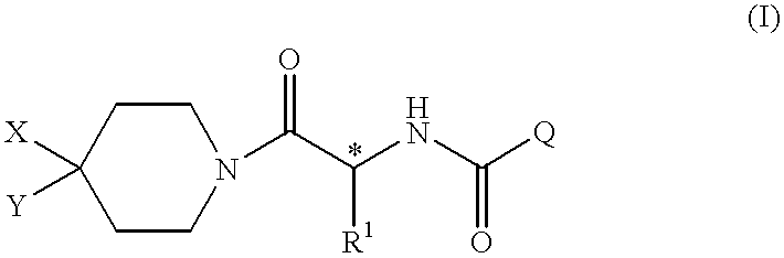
C1([X])([Y])CCN(C(C(NC([Q])=O)[R1])=O)CC1
